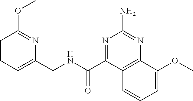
C1=CC=C(CNC(=O)C2=NC(N)=NC3=C2C=CC=C3OC)N=C1OC
